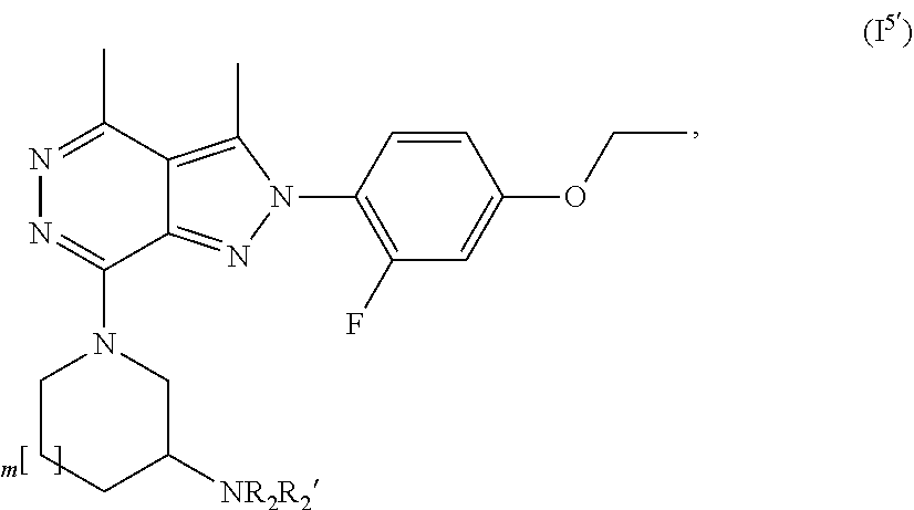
N1=C(C)C2=C(C)N(C3=C(F)C=C(OCC)C=C3)N=C2C(N2CC([NR2R2])CCC2)=N1
